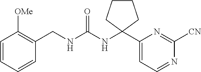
C1=CC=CC(CNC(NC2(C3=CC=NC([CN])=N3)CCCC2)=O)=C1[OMe]
